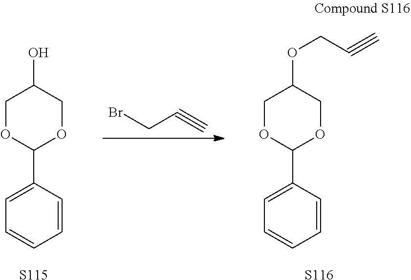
C1OC(C2=CC=CC=C2)OCC1OCC#C.[S116].C1OC(C2=CC=CC=C2)OCC1O.[S115].BrCC#C
